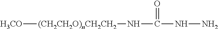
[H3CO][(CH2CH2O)nCH2CH2]NC(NN)=O
